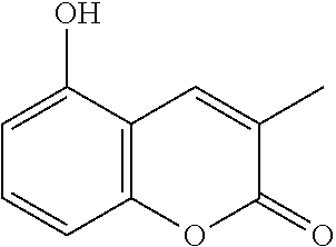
C12=C(C(O)=CC=C1)C=C(C)C(=O)O2
